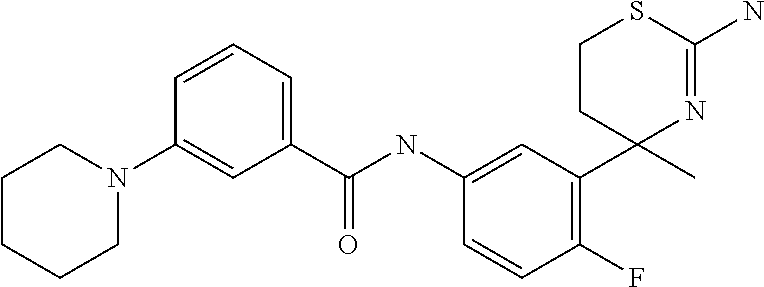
C(NC1=CC(C2(C)N=C(N)SCC2)=C(F)C=C1)(=O)C1=CC=CC(N2CCCCC2)=C1
